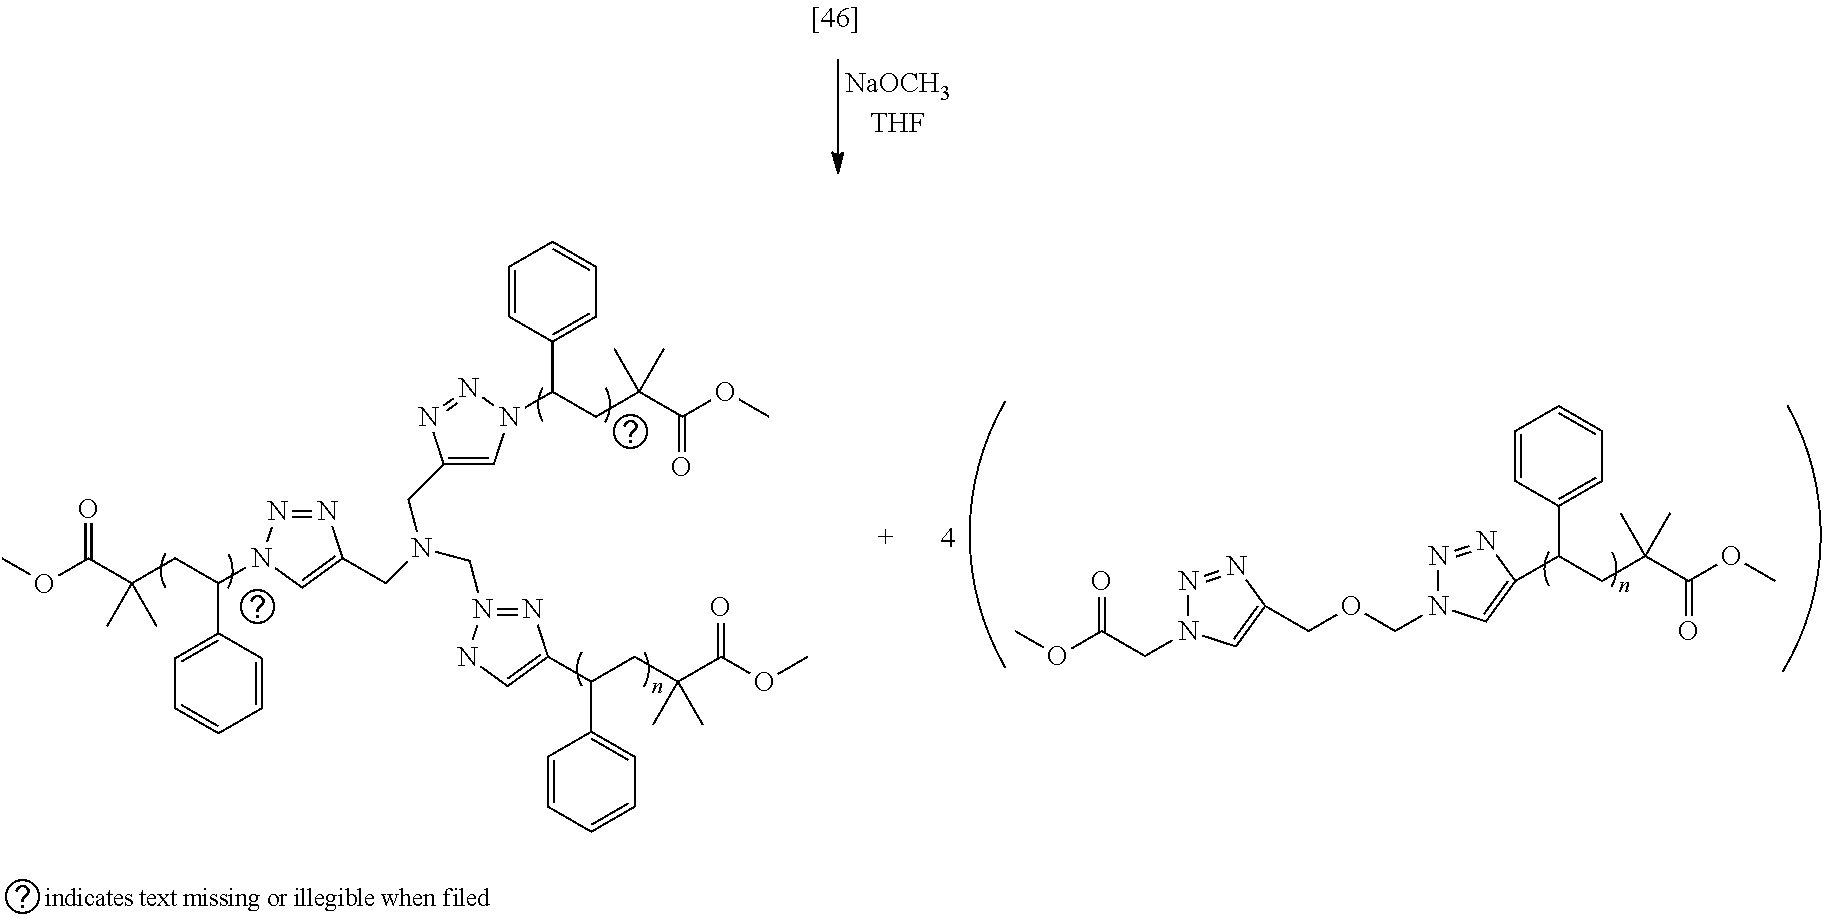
O=C(C(CC(C1=CC=CC=C1)N1N=NC(CN(CN2=NC(C(CC(C(OC)=O)(C)C)C3=CC=CC=C3)=CN2)CC2=CN(C(CC(C(OC)=O)(C)C)C3=CC=CC=C3)N=N2)=C1)(C)C)OC.COC(CN1N=NC(COCN2N=NC(C(CC(C(OC)=O)(C)C)C3=CC=CC=C3)=C2)=C1)=O
